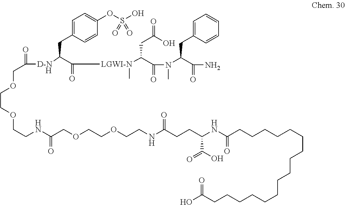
C([D-N    H]C(C([LGWI-N](C)C(C(=O)N(C(C(N)=O)CC1=CC=CC=C1)C)CC(=O)O)=O)CC1=CC=C(OS(O)(=O)=O)C=C1)(=O)COCCOCCNC(COCCOCCNC(CCC(NC(CCCCCCCCCCCCCCCCC(O)=O)=O)C(=O)O)=O)=O
